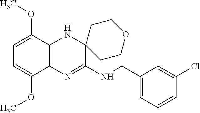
C1=C(OC)C2=C(C(OC)=C1)N=C(NCC1=CC=CC(Cl)=C1)C1(N2)CCOCC1
